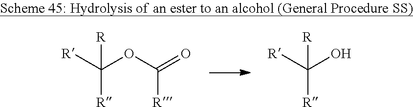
C([R])(OC(=O)[R])([R])[R].C([R])(O)([R])[R]
